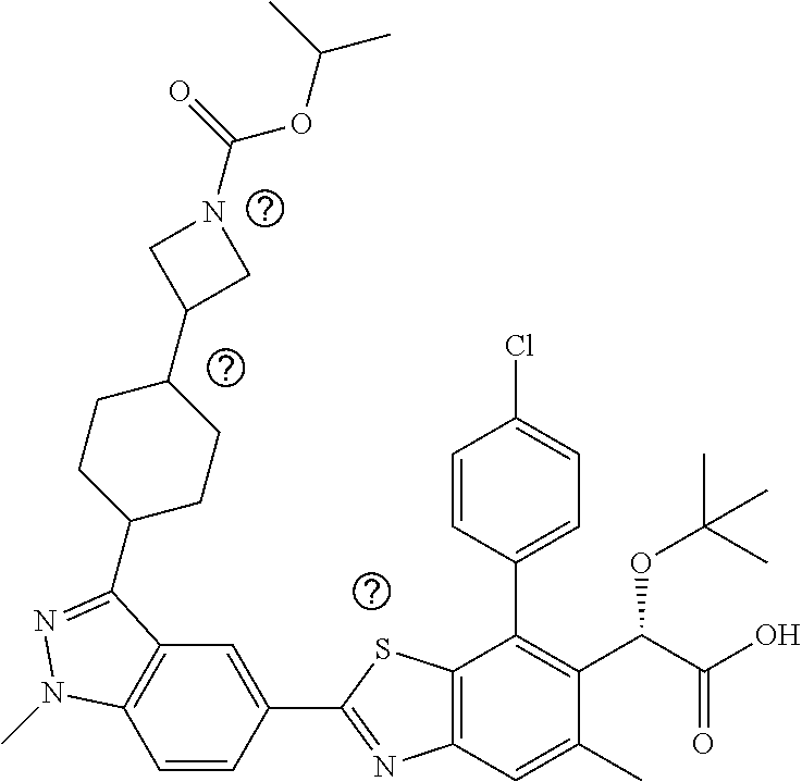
C1=CC(C2=NC3=C(S2)C(C2=CC=C(Cl)C=C2)=C(C(C(O)=O)OC(C)(C)C)C(C)=C3)=CC2=C1N(C)N=C2C1CCC(C2CN(C(=O)OC(C)C)C2)CC1
